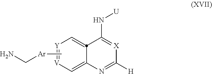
[Y]1=[V]C=C2N=C([H])[X]=C(N[U])C2=C1.C[Ar]CN
